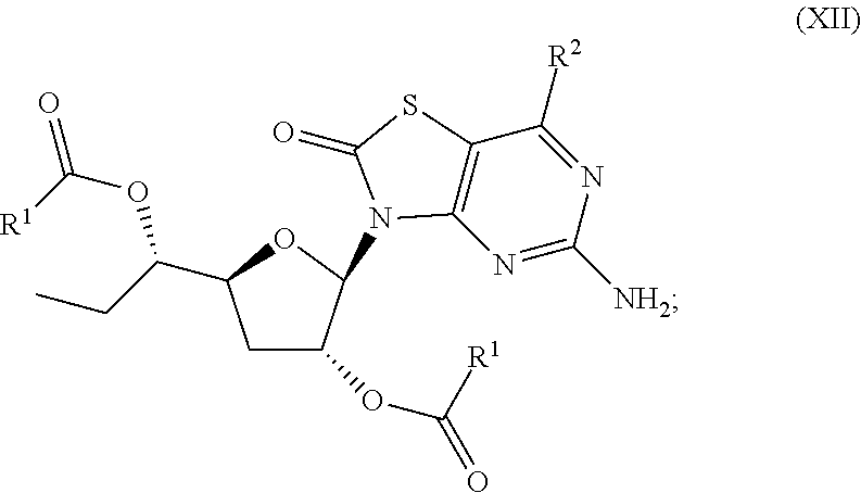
C1C(OC([R1])=O)C(N2C3=C(C([R2])=NC([NH2])=N3)SC2=O)OC1C(CC)OC(=O)[R1]
